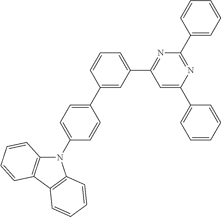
C1(C2=CC(C3=NC(C4=CC=CC=C4)=NC(C4=CC=CC=C4)=C3)=CC=C2)=CC=C(N2C3=C(C4=C2C=CC=C4)C=CC=C3)C=C1
